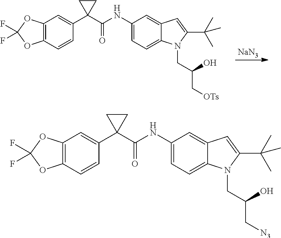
C12=C(C=CC(C3(C(NC4=CC=C5C(=C4)C=C(C(C)(C)C)N5CC(C[OTs])O)=O)CC3)=C1)OC(F)(F)O2.[NaN3].C12=C(C=CC(C3(C(NC4=CC=C5C(=C4)C=C(C(C)(C)C)N5CC(C[N3])O)=O)CC3)=C1)OC(F)(F)O2
